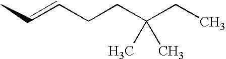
CC=CCCC(CC)(C)C
